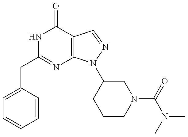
C(C1=NC2=C(C(=O)N1)C=NN2C1CCCN(C(N(C)C)=O)C1)C1=CC=CC=C1
